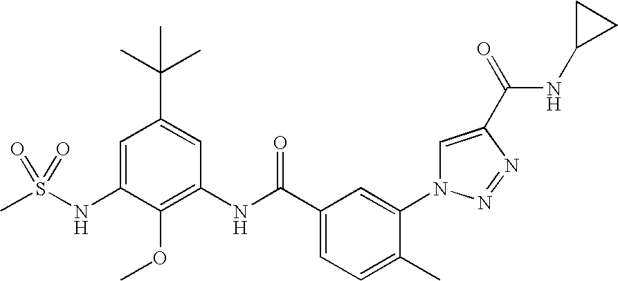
CS(NC1=CC(C(C)(C)C)=CC(NC(C2=CC=C(C)C(N3C=C(C(=O)NC4CC4)N=N3)=C2)=O)=C1OC)(=O)=O
